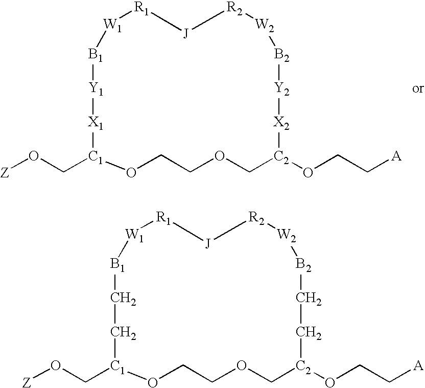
C([C1]1[X1][Y1][B1][W1][R1][J][R2][W2][B2][Y2][X2][C2](OCC[A])COCCO1)O[Z].C([C1]1CC[B1][W1][R1][J][R2][W2][B2]CC[C2](OCC[A])COCCO1)O[Z]
